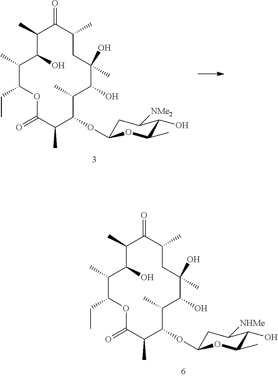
C1C(OC2C(C)C(O)C(O)(C)CC(C)C(=O)C(C)C(O)C(C)C(CC)OC(=O)C2C)OC(C)C(O)C1[NMe2].C1C(OC2C(C)C(O)C(O)(C)CC(C)C(=O)C(C)C(O)C(C)C(CC)OC(=O)C2C)OC(C)C(O)C1[NHMe]
